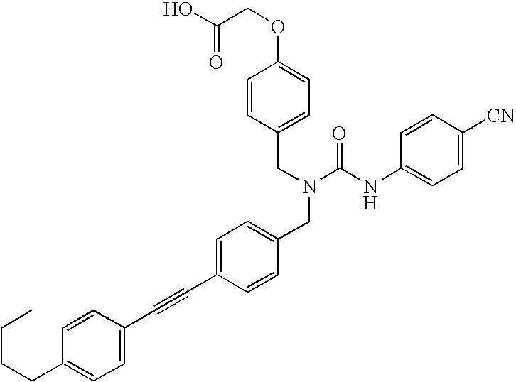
C(C1=CC=C(OCC(O)=O)C=C1)N(C(NC1=CC=C([CN])C=C1)=O)CC1=CC=C(C#CC2=CC=C(CCCC)C=C2)C=C1
